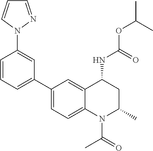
C(OC(C)C)(NC1CC(C)N(C(C)=O)C2=CC=C(C3=CC=CC(N4N=CC=C4)=C3)C=C12)=O
